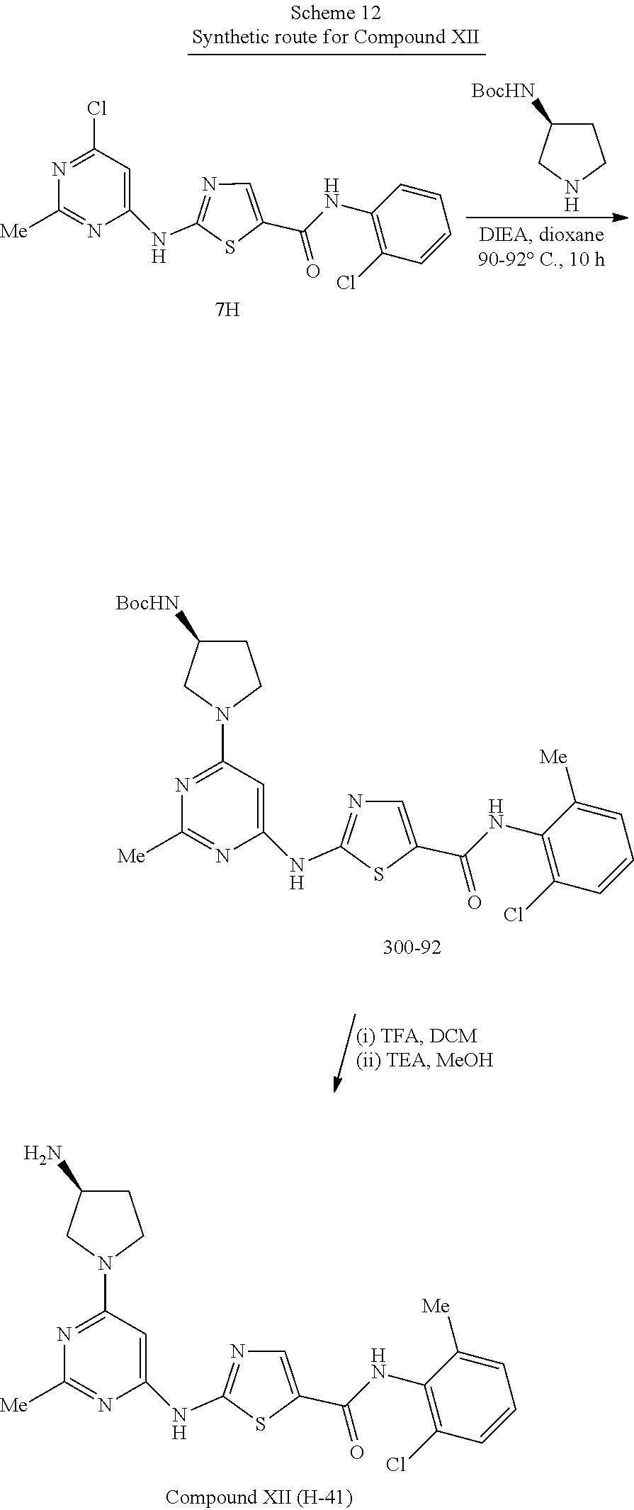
ClC1=C(NC(=O)C2=CN=C(NC3=CC(N4CCC([BocHN])C4)=NC([Me])=N3)S2)C([Me])=CC=C1.ClC1=C(NC(=O)C2=CN=C(NC3=CC(N4CCC(N)C4)=NC([Me])=N3)S2)C([Me])=CC=C1.ClC1=C(NC(=O)C2=CN=C(NC3=CC(Cl)=NC([Me])=N3)S2)C=CC=C1.C1C([BocHN])CNC1
